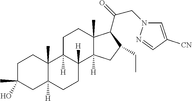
C1C(C)(O)CC2([H])C(C)(C1)C1([H])C([H])(CC2)C2([H])C(C)(CC1)C(C(=O)CN1C=C([CN])C=N1)C(CC)C2
